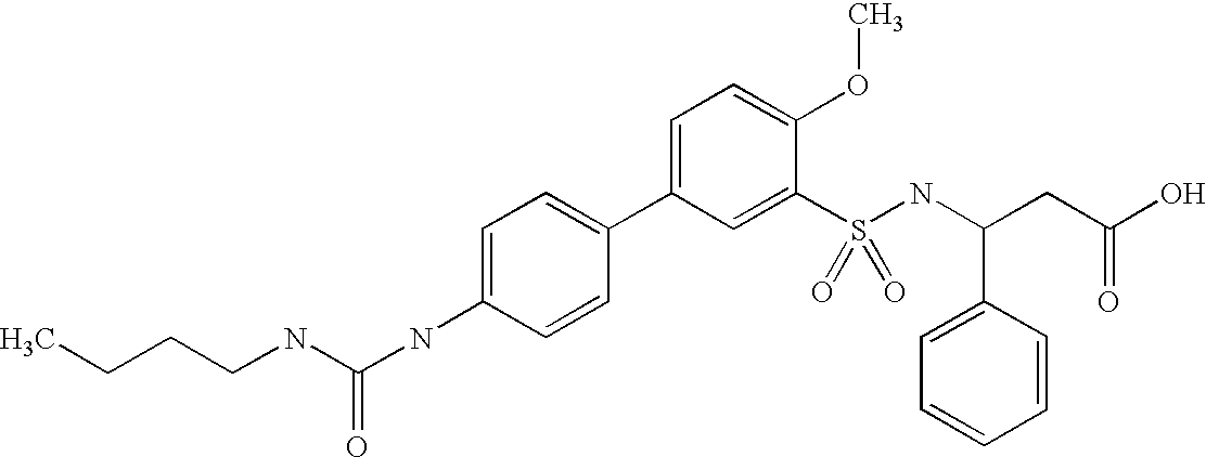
C(C)CCNC(NC1=CC=C(C2=CC=C(OC)C(S(=O)(NC(C3=CC=CC=C3)CC(O)=O)=O)=C2)C=C1)=O
